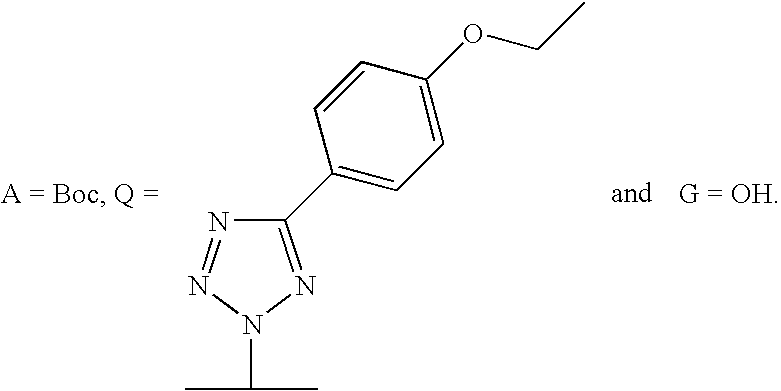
N1=NN(C(C)C)N=C1C1=CC=C(OCC)C=C1
